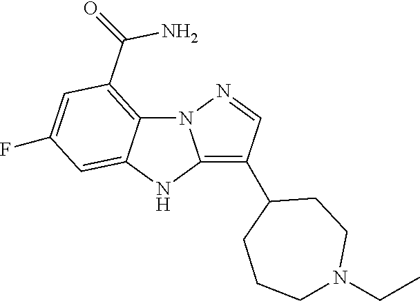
N12C3=C(C(N)=O)C=C(F)C=C3NC1=C(C1CCCN(CC)CC1)C=N2
